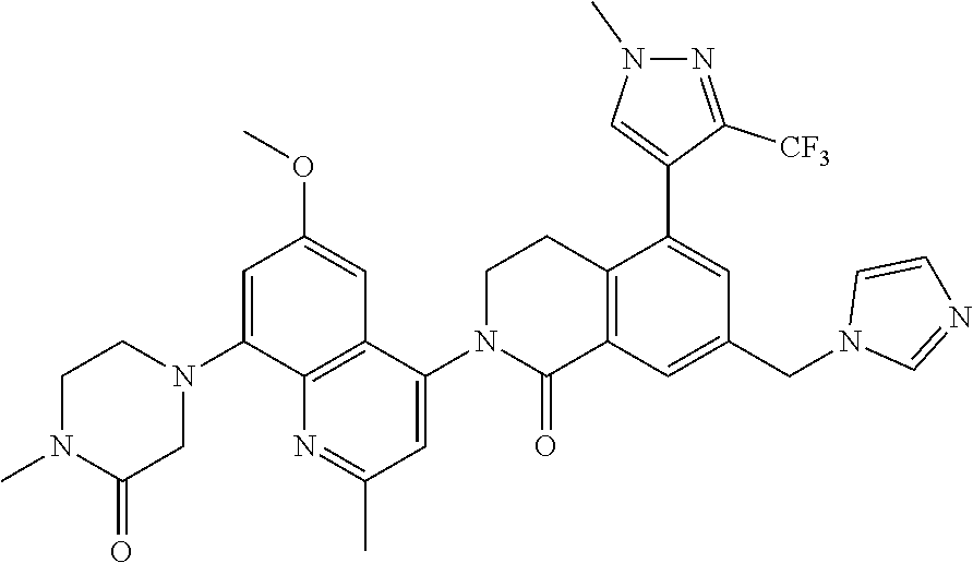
C1N(C2=CC(C)=NC3=C2C=C(OC)C=C3N2CCN(C)C(=O)C2)C(=O)C2=C(C1)C(C1=CN(C)N=C1[CF3])=CC(CN1C=NC=C1)=C2
